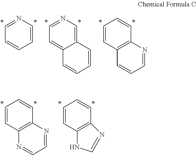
C1=CN=CC=C1.C12=CN=CC=C1C=CC=C2.C12=C(C=CC=C1)C=CC=N2.C12=C(C=CC=C1)N=CC=N2.C12=C(C=CC=C1)NC=N2
